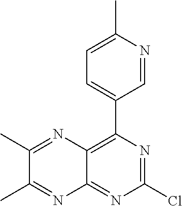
C12=C(C3=CC=C(C)N=C3)N=C(Cl)N=C1N=C(C)C(C)=N2
